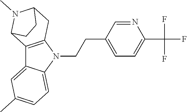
C12=CC(C)=CC=C1N(CCC1=CC=C(C(F)(F)F)N=C1)C1=C2C2N(C)C(C1)CC2
